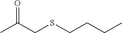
C(CSCCCC)(C)=O
